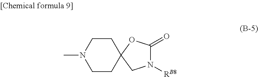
C1CC2(CCN1C)CN([RB8])C(=O)O2
